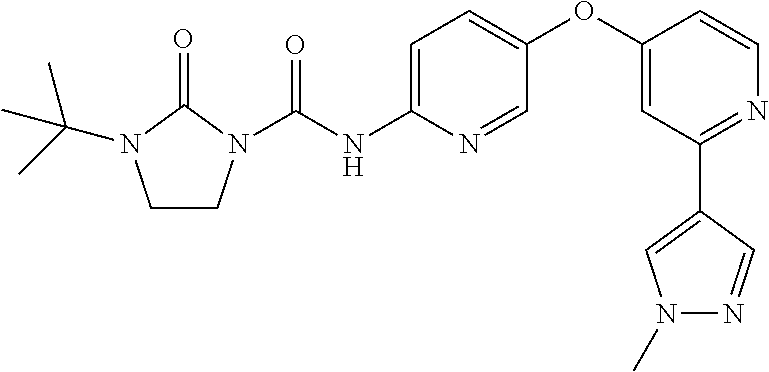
C1CN(C(NC2=CC=C(OC3=CC(C4=CN(C)N=C4)=NC=C3)C=N2)=O)C(=O)N1C(C)(C)C
